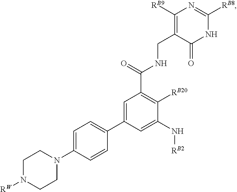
C1=C(C2=CC=C(N3CCN([RW])CC3)C=C2)C=C(N[RB2])C([RB20])=C1C(=O)NCC1=C([RB9])N=C([RB8])NC1=O
